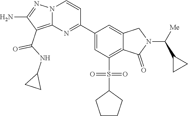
C1(C2=NC3=C(C(NC4CC4)=O)C(N)=NN3C=C2)=CC(S(C2CCCC2)(=O)=O)=C2C(=C1)CN(C([Me])C1CC1)C2=O
